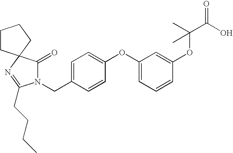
N1(CC2=CC=C(OC3=CC=CC(OC(C(O)=O)(C)C)=C3)C=C2)C(=O)C2(N=C1CCCC)CCCC2
